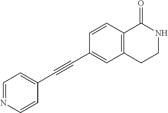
C1=NC=CC(C#CC2=CC3=C(C=C2)C(=O)NCC3)=C1
